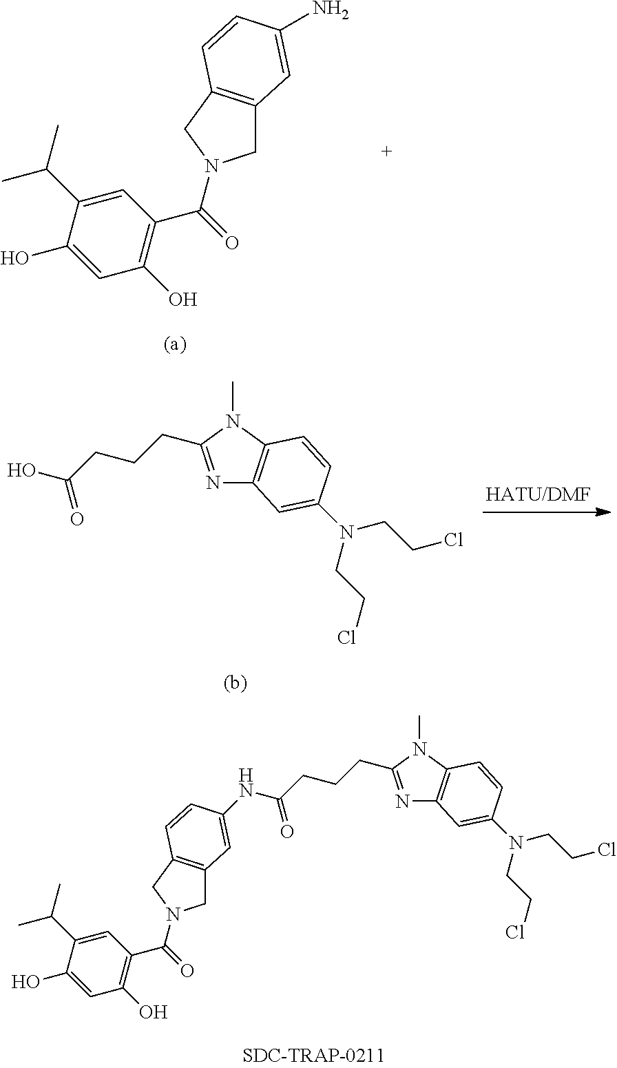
C1C2=C(CN1C(=O)C1=C(O)C=C(O)C(C(C)C)=C1)C=CC(N)=C2.N1=C(CCCC(O)=O)N(C)C2=C1C=C(N(CCCl)CCCl)C=C2.N1=C(CCCC(NC2=CC3=C(CN(C(=O)C4=C(O)C=C(O)C(C(C)C)=C4)C3)C=C2)=O)N(C)C2=C1C=C(N(CCCl)CCCl)C=C2
